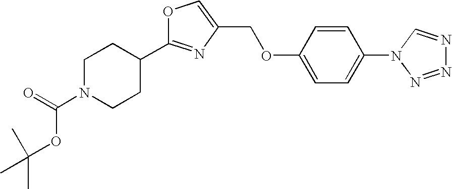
C1N(C(=O)OC(C)(C)C)CCC(C2=NC(COC3=CC=C(N4N=NN=C4)C=C3)=CO2)C1
